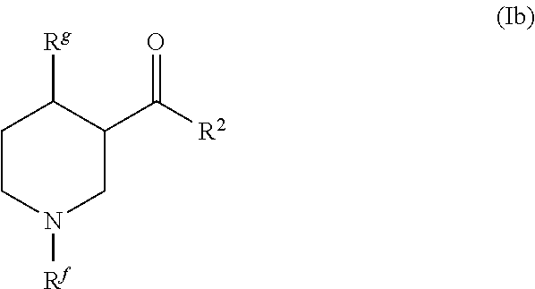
C1CN([Rf])CC(C([R2])=O)C1[Rg]
